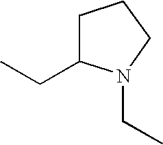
C1C(CC)N(CC)CC1
